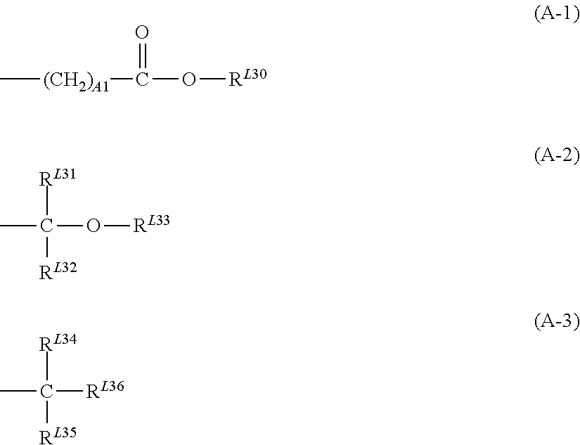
C[(CH2)A1]C(=O)O[RL30].C([RL31])(O[RL33])(C)[RL32].C([RL34])([RL36])(C)[RL35]
